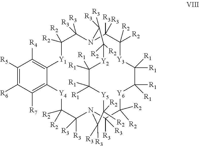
C12=C([R4])C([R5])=C([R6])C([R7])=C1[Y4]C([R2])([R2])C([R3])([R3])N1C([R3])([R3])C([R2])([R2])[Y6]C([R1])([R1])C([R1])([R1])[Y3]C([R2])([R2])C([R3])([R3])N(C([R3])([R3])C([R2])([R2])[Y1]2)C([R3])([R3])C([R2])([R2])[Y2]C([R1])([R1])C([R1])([R1])[Y5]C([R2])([R2])C1([R3])[R3]
